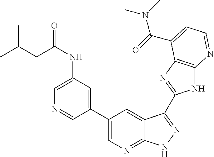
C1(C2=CN=C3C(=C2)C(C2=NC4=C(N2)N=CC=C4C(N(C)C)=O)=NN3)=CC(NC(=O)CC(C)C)=CN=C1
